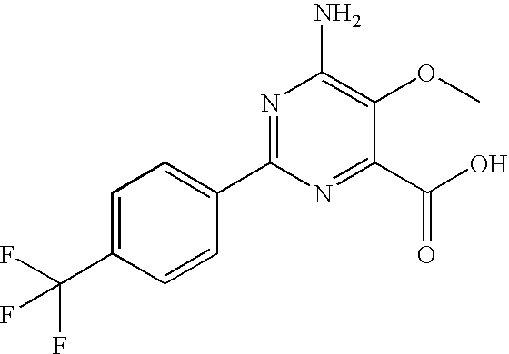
C1=C(C(F)(F)F)C=CC(C2=NC(N)=C(OC)C(C(O)=O)=N2)=C1
